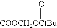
[COOCH2OCtBu]=O
